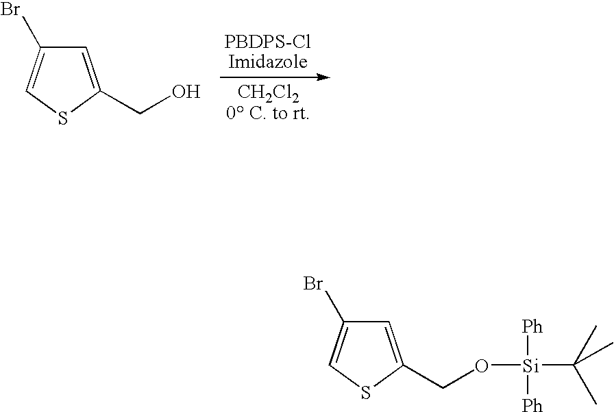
C1=C(CO)SC=C1Br.C1=C(CO[Si](C(C)(C)C)([Ph])[Ph])SC=C1Br
